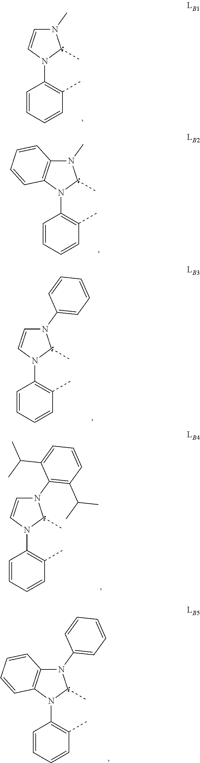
N1(C2=C(C)C=CC=C2)C(C)N(C)C=C1.N1(C2=C(C)C=CC=C2)C(C)N(C)C2=C1C=CC=C2.N1(C2=C(C)C=CC=C2)C(C)N(C2=CC=CC=C2)C=C1.N1(C2=C(C)C=CC=C2)C(C)N(C2=C(C(C)C)C=CC=C2C(C)C)C=C1.N1(C2=C(C)C=CC=C2)C(C)N(C2=CC=CC=C2)C2=C1C=CC=C2
